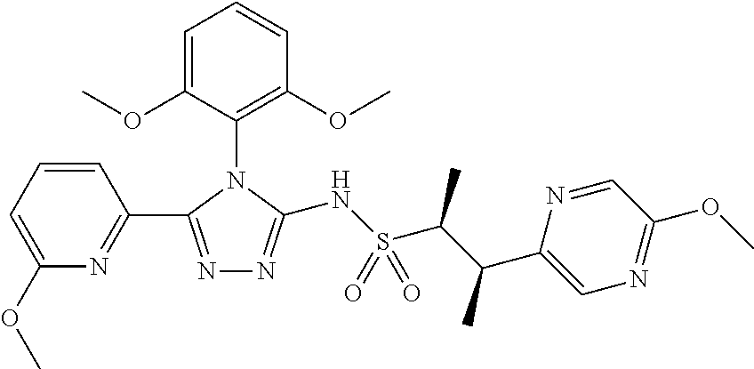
C1=CC=C(OC)N=C1C1=NN=C(NS(C(C(C2=CN=C(OC)C=N2)C)C)(=O)=O)N1C1=C(OC)C=CC=C1OC
